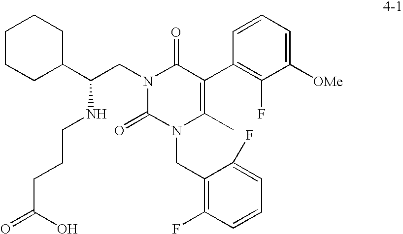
N1(CC(C2CCCCC2)NCCCC(=O)O)C(=O)N(CC2=C(F)C=CC=C2F)C(C)=C(C2=C(F)C([OMe])=CC=C2)C1=O
